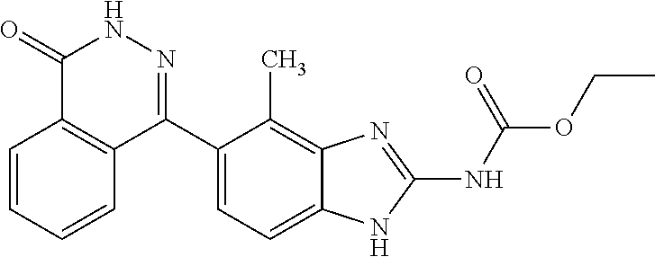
O(C(=O)NC1=NC2=C(C)C(C3=NNC(=O)C4=C3C=CC=C4)=CC=C2N1)CC
